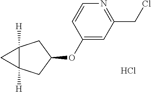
C1(OC2CC3([H])C([H])(C2)C3)=CC(CCl)=NC=C1.Cl
